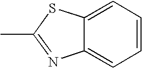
C12=CC=CC=C1N=C(C)S2
